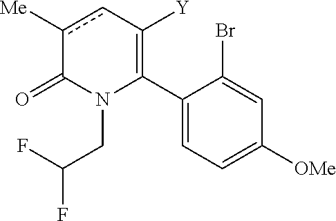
C1(C2=C([Y])cc([Me])C(=O)N2CC(F)F)=CC=C([OMe])C=C1Br
